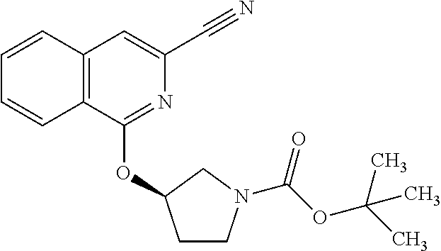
C12=C(C(OC3CCN(C(OC(C)(C)C)=O)C3)=NC(C#N)=C1)C=CC=C2
